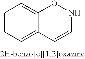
C1=CC=C2C(=C1)ONC=C2
